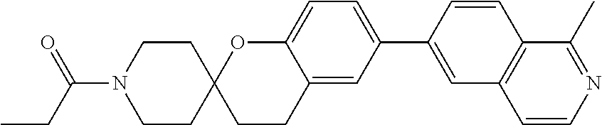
C1CC2(CCN1C(CC)=O)CCC1=CC(C3=CC4=C(C=C3)C(C)=NC=C4)=CC=C1O2
